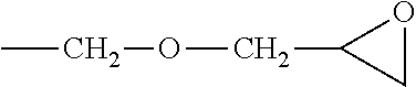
CCOCC1CO1
